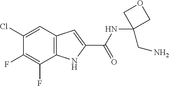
C1(Cl)=CC2=C(C(F)=C1F)NC(C(NC1(CN)COC1)=O)=C2
